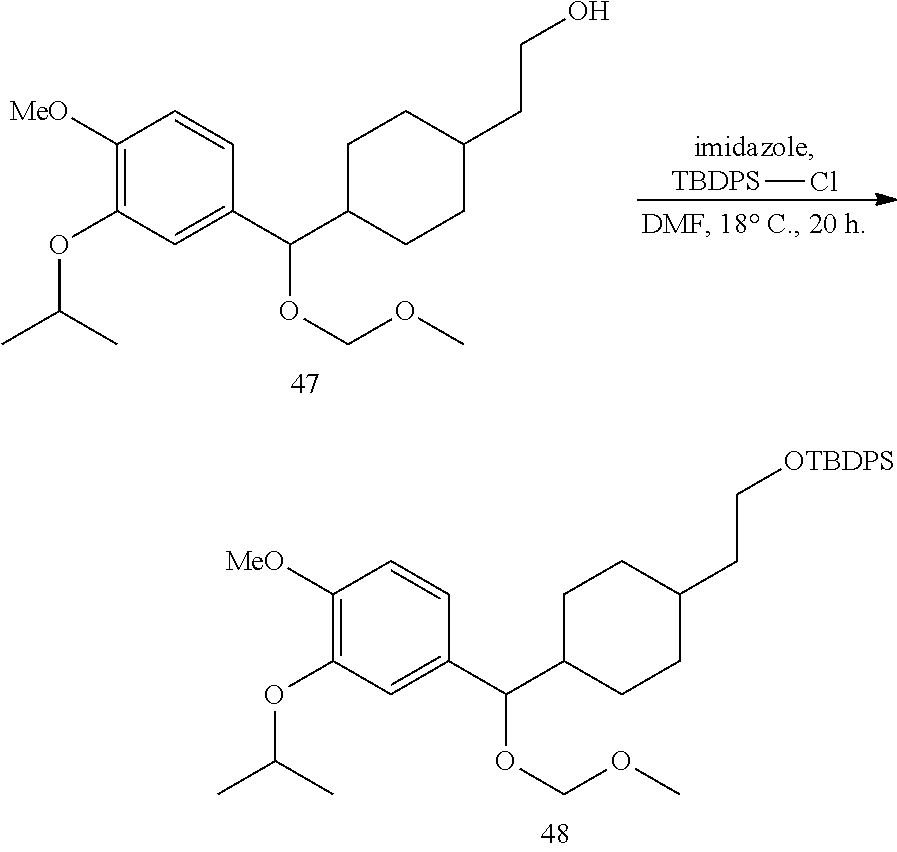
C1([MeO])=C(OC(C)C)C=C(C(C2CCC(CCO)CC2)OCOC)C=C1.[TBDPS]Cl.C1([MeO])=C(OC(C)C)C=C(C(C2CCC(CC[OTBDPS])CC2)OCOC)C=C1
